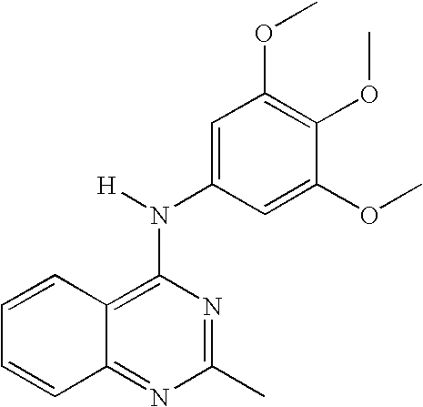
C1=CC2=C(N(C3=CC(OC)=C(OC)C(OC)=C3)[H])N=C(C)N=C2C=C1
